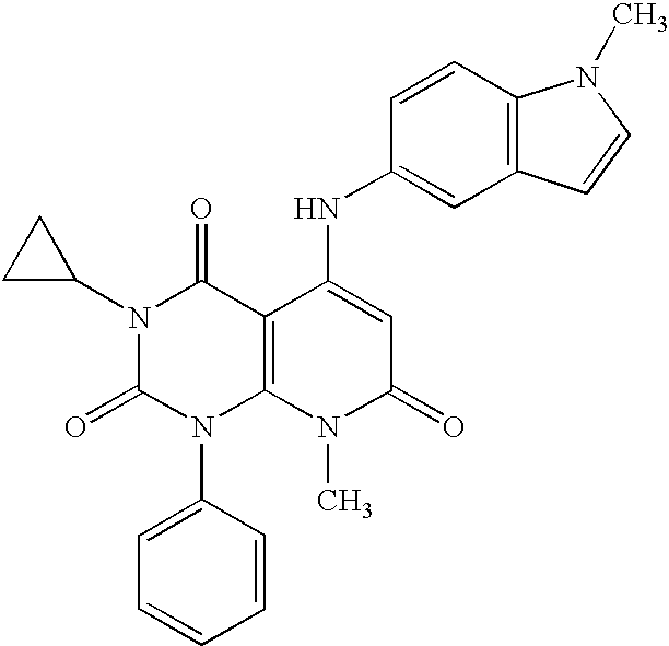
N1(C2CC2)C(=O)N(C2=CC=CC=C2)C2=C(C1=O)C(NC1=CC3=C(C=C1)N(C)C=C3)=CC(=O)N2C
